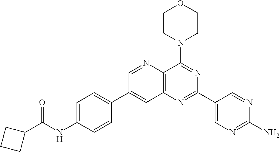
C1=C(NC(C2CCC2)=O)C=CC(C2=CC3=C(N=C2)C(N2CCOCC2)=NC(C2=CN=C(N)N=C2)=N3)=C1
